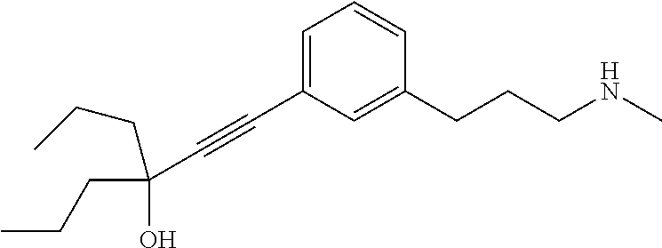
C(C#CC1=CC=CC(CCCNC)=C1)(O)(CCC)CCC
